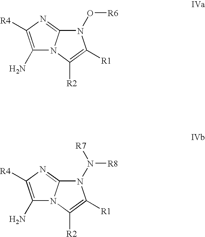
N1(O[R6])C2=NC([R4])=C(N)N2C([R2])=C1[R1].N1(N([R8])[R7])C2=NC([R4])=C(N)N2C([R2])=C1[R1]
